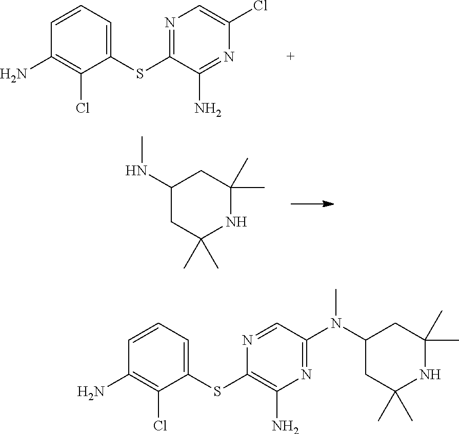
C1=CC=C(SC2=NC=C(Cl)N=C2N)C(Cl)=C1N.C1(NC)CC(C)(C)NC(C)(C)C1.C1=CC=C(SC2=C(N)N=C(N(C)C3CC(C)(C)NC(C)(C)C3)C=N2)C(Cl)=C1N
